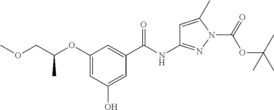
C1(OC(COC)C)=CC(O)=CC(C(NC2=NN(C(=O)OC(C)(C)C)C(C)=C2)=O)=C1
